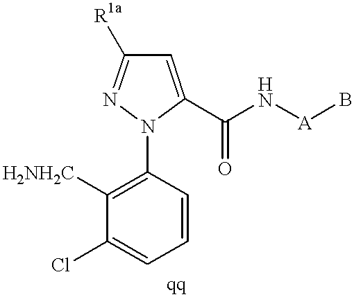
C1([H2NH2C])=C(N2C(C(N[A]B)=O)=CC([R1a])=N2)C=CC=C1Cl
